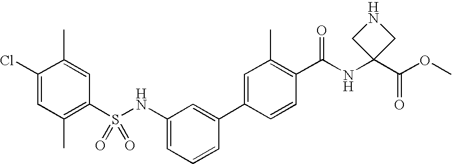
C1(S(NC2=CC=CC(C3=CC(C)=C(C(NC4(C(OC)=O)CNC4)=O)C=C3)=C2)(=O)=O)=C(C)C=C(Cl)C(C)=C1
